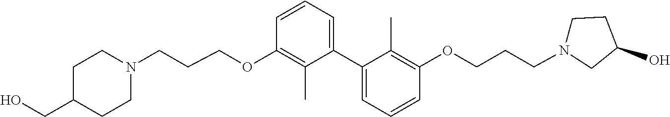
C1C(CO)CCN(CCCOC2=C(C)C(C3=CC=CC(OCCCN4CCC(O)C4)=C3C)=CC=C2)C1
